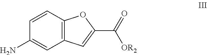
NC1=CC2=C(C=C1)OC(C([OR2])=O)=C2
